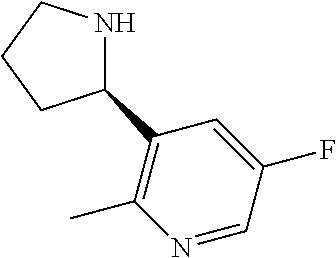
N1C(C2=C(C)N=CC(F)=C2)CCC1
